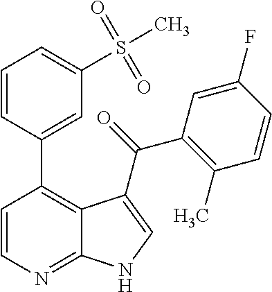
C1=CN=C2C(=C1C1=CC(S(C)(=O)=O)=CC=C1)C(C(=O)C1=C(C)C=CC(F)=C1)=CN2
